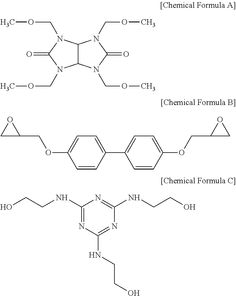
C12C(N(COC)C(=O)N1COC)N(COC)C(=O)N2COC.C1(C2=CC=C(OCC3CO3)C=C2)=CC=C(OCC2CO2)C=C1.C1(NCCO)=NC(NCCO)=NC(NCCO)=N1
